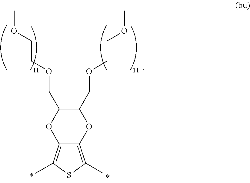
C12=C(C)SC(C)=C1OC(COCCOC)C(COCCOC)O2
